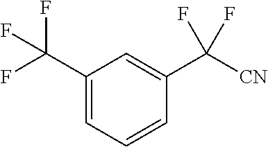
C1(C(F)(F)F)=CC=CC(C([CN])(F)F)=C1
